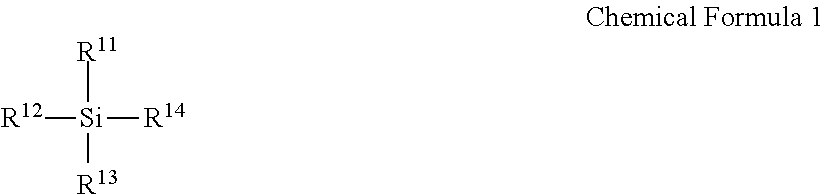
[R12][Si]([R11])([R13])[R14]
